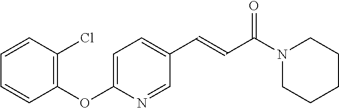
C1(OC2=CC=C(C=CC(N3CCCCC3)=O)C=N2)=C(Cl)C=CC=C1
